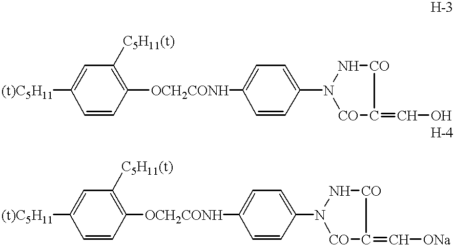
[(t)C5H11]C1=CC([C5H11(t)])=C([OCH2CONH]C2=CC=C(N3N[CO]C(=CO)[CO]3)C=C2)C=C1.[(t)C5H11]C1=CC([C5H11(t)])=C([OCH2CONH]C2=CC=C(N3N[CO]C(=C[ONa])[CO]3)C=C2)C=C1
